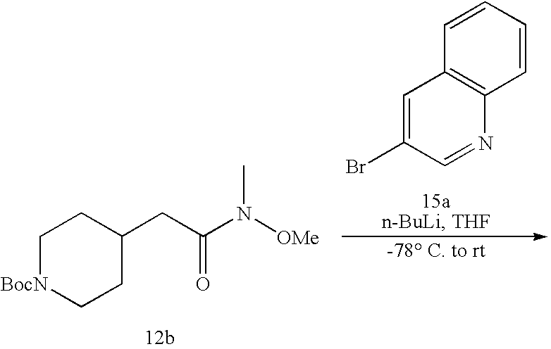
C1[BocN]CCC(CC(N([OMe])C)=O)C1.C1=C(Br)C=NC2=C1C=CC=C2
